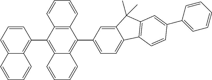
C1=CC=C2C(=C1C1=C3C(=C(C4=CC=C5C(=C4)C(C)(C)C4=C5C=CC(C5=CC=CC=C5)=C4)C4=C1C=CC=C4)C=CC=C3)C=CC=C2
